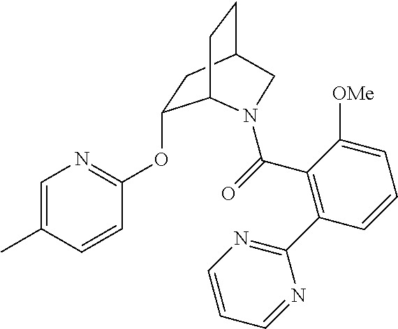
C1=C(C)C=CC(OC2CC3CCC2N(C(=O)C2=C(C4=NC=CC=N4)C=CC=C2[OMe])C3)=N1
